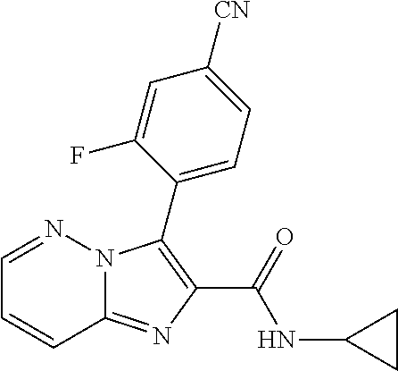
C12=NC(C(=O)NC3CC3)=C(C3=CC=C([CN])C=C3F)N1N=CC=C2
